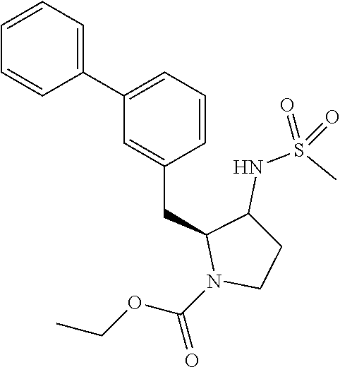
C1=CC=C(C2=CC=CC(CC3C(NS(C)(=O)=O)CCN3C(=O)OCC)=C2)C=C1
